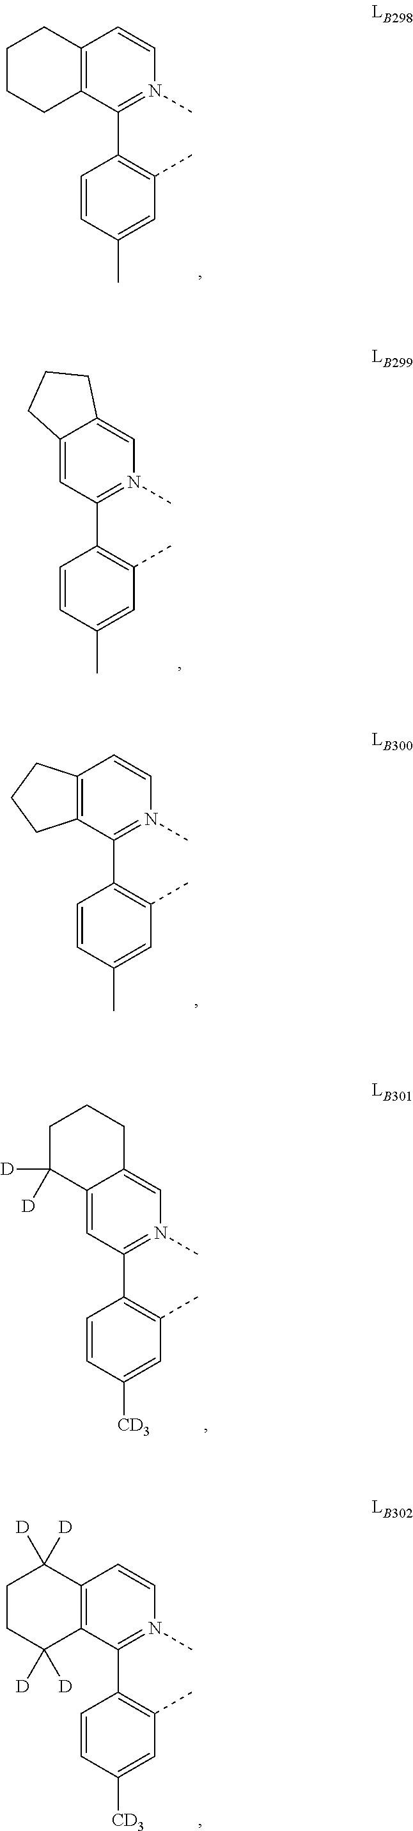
C1CCC2=C(C1)C=CN(C)=C2C1=C(C)C=C(C)C=C1.C1=C2C(=CN(C)=C1C1=C(C)C=C(C)C=C1)CCC2.C12=C(C=CN(C)=C1C1=C(C)C=C(C)C=C1)CCC2.C1=C2C(=CN(C)=C1C1=C(C)C=C([CD3])C=C1)CCCC2([D])[D].C12=C(C=CN(C)=C1C1=C(C)C=C([CD3])C=C1)C([D])([D])CCC2([D])[D]
